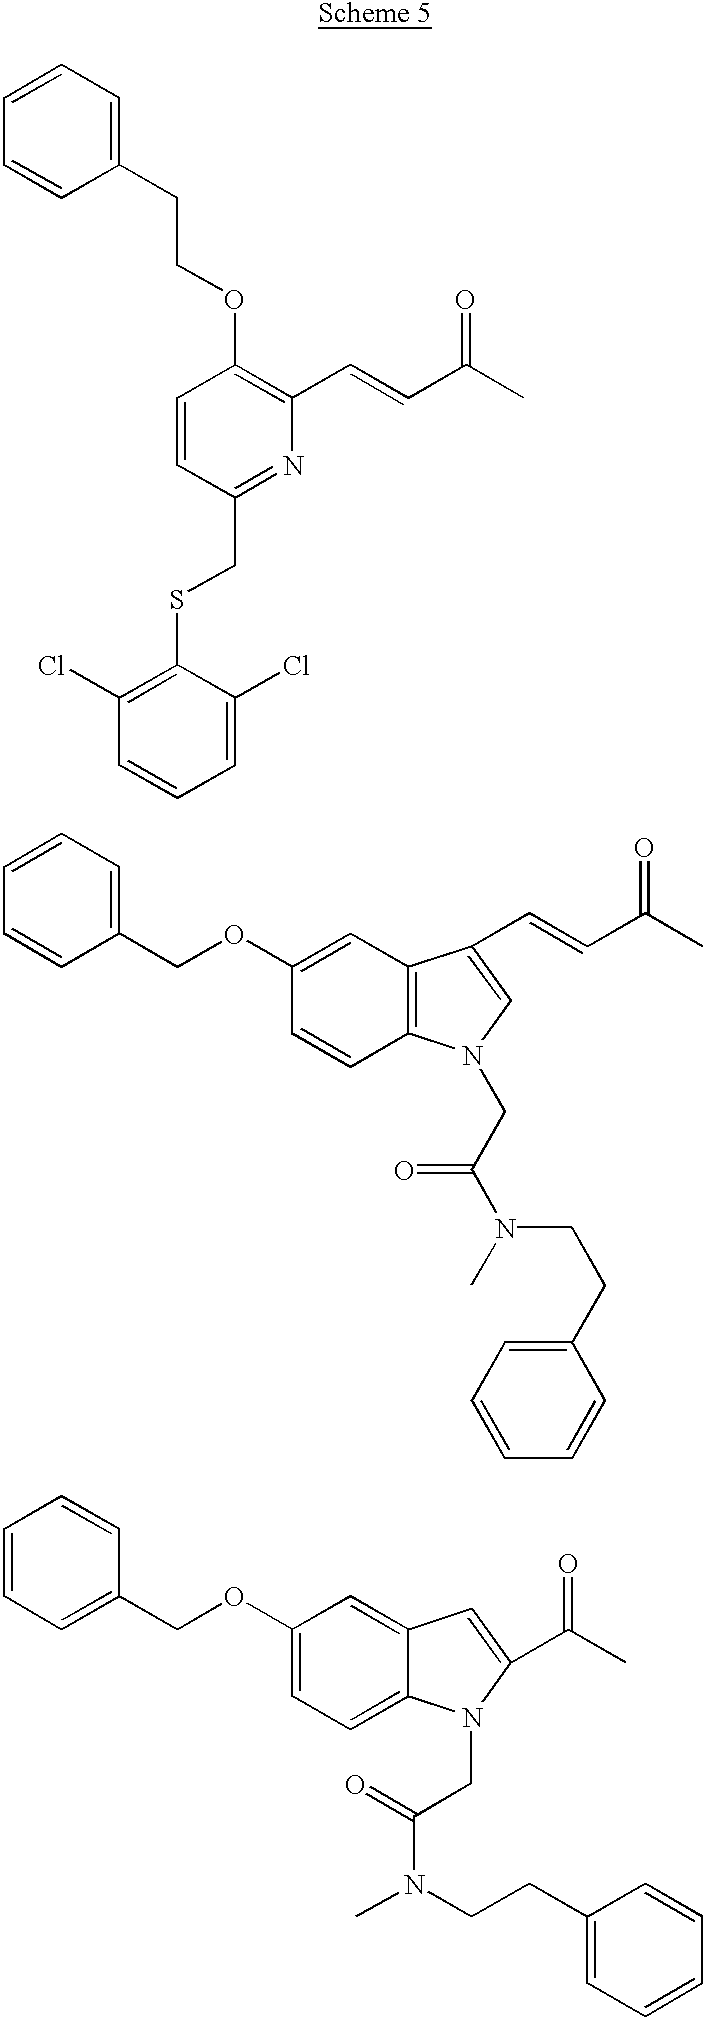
C1(CCOC2=C(C=CC(C)=O)N=C(CSC3=C(Cl)C=CC=C3Cl)C=C2)=CC=CC=C1.C1(COC2=CC3=C(C=C2)N(CC(=O)N(CCC2=CC=CC=C2)C)C=C3C=CC(=O)C)=CC=CC=C1.C1=CC=C(COC2=CC=C3C(=C2)C=C(C(=O)C)N3CC(=O)N(C)CCC2=CC=CC=C2)C=C1
